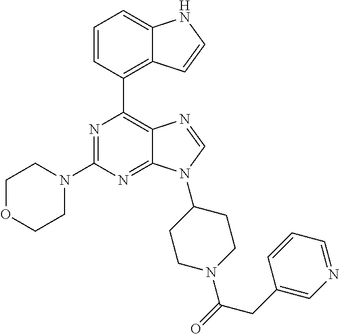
N1=C(N2CCOCC2)N=C2C(=C1C1=C3C(=CC=C1)NC=C3)N=CN2C1CCN(C(=O)CC2=CN=CC=C2)CC1
